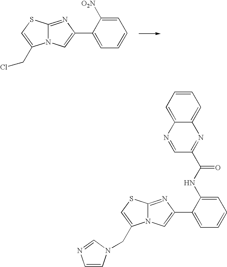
N12C(=NC(C3=CC=CC=C3[O2N])=C1)SC=C2CCl.N12C(=NC(C3=CC=CC=C3NC(C3=NC4=CC=CC=C4N=C3)=O)=C1)SC=C2CN1C=CN=C1
